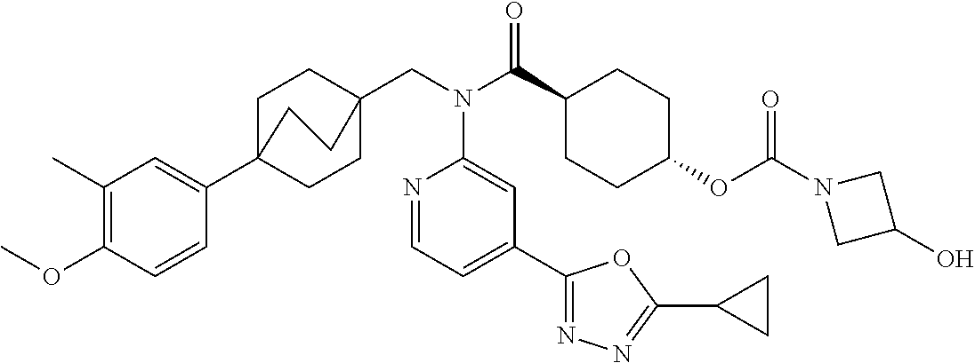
C1(C)=C(OC)C=CC(C23CCC(CN(C(C4CCC(OC(N5CC(O)C5)=O)CC4)=O)C4=CC(C5=NN=C(C6CC6)O5)=CC=N4)(CC2)CC3)=C1
